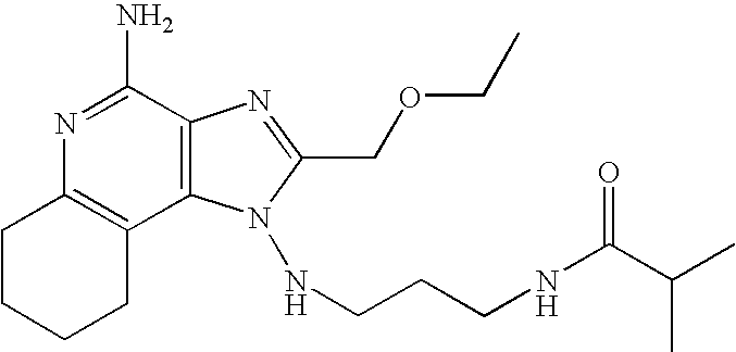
N1=C(N)C2=C(C3=C1CCCC3)N(NCCCNC(C(C)C)=O)C(COCC)=N2
